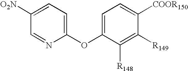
C1(OC2=CC=C([COOR150])C([R149])=C2[R148])=CC=C([O2N])C=N1
